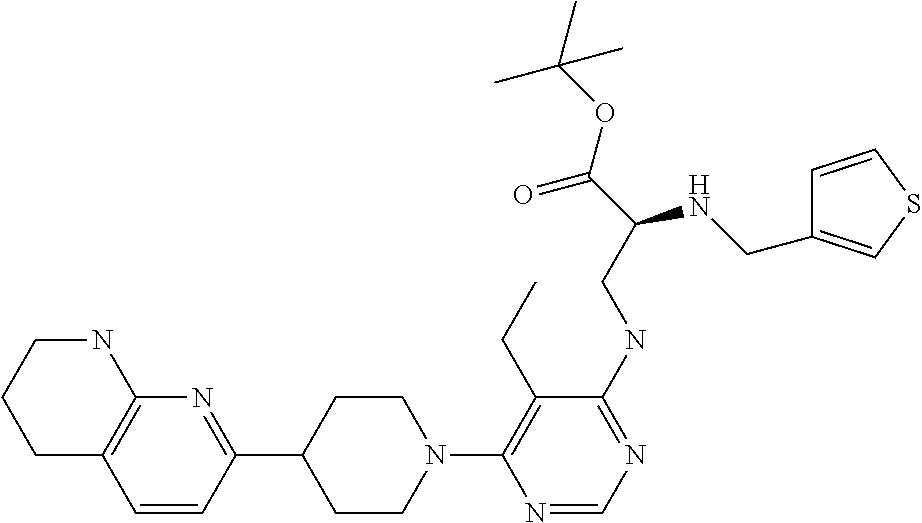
N1(C2=C(CC)C(NCC(C(=O)OC(C)(C)C)NCC3=CSC=C3)=NC=N2)CCC(C2=NC3=C(C=C2)CCCN3)CC1
